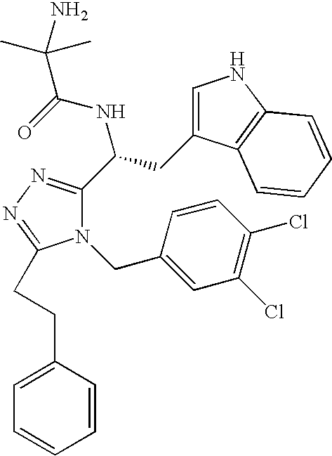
C1=C(CCC2=NN=C(C(NC(=O)C(C)(C)N)CC3=CNC4=C3C=CC=C4)N2CC2=CC(Cl)=C(Cl)C=C2)C=CC=C1
